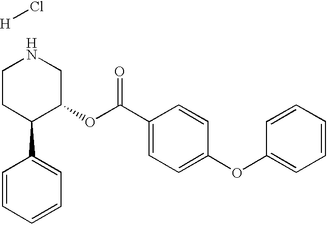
[H]Cl.C1CC(C2=CC=CC=C2)C(OC(C2=CC=C(OC3=CC=CC=C3)C=C2)=O)CN1
